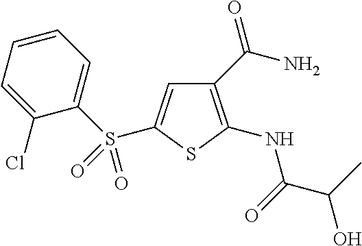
C1(C(N)=O)=C(NC(C(C)O)=O)SC(S(C2=CC=CC=C2Cl)(=O)=O)=C1
